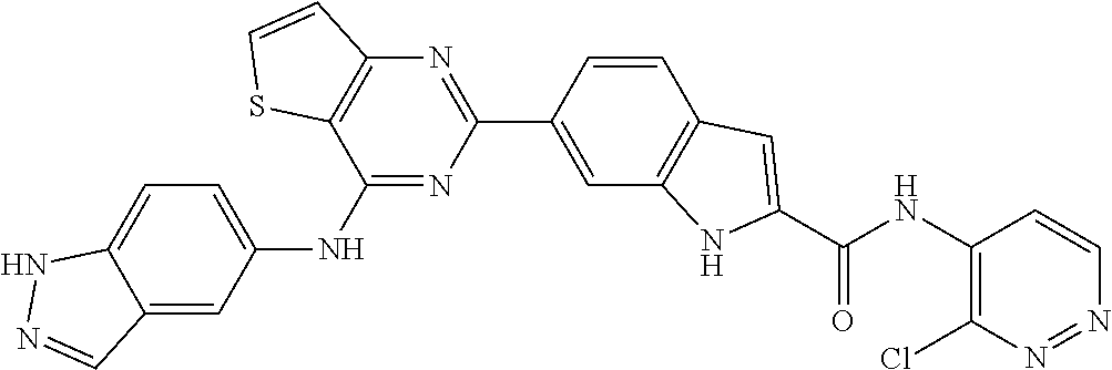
C12=C(C(NC3=CC=C4C(=C3)C=NN4)=NC(C3=CC4=C(C=C3)C=C(C(NC3=C(Cl)N=NC=C3)=O)N4)=N1)SC=C2
